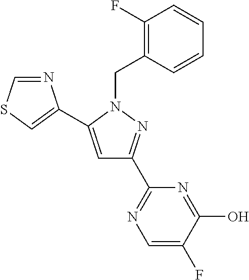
N1=CSC=C1C1=CC(C2=NC=C(F)C(O)=N2)=NN1CC1=C(F)C=CC=C1
